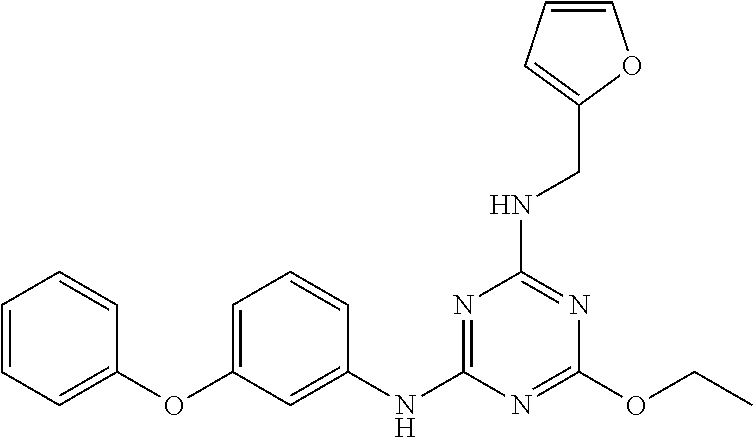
C1=C(OC2=CC=CC=C2)C=C(NC2=NC(NCC3=CC=CO3)=NC(OCC)=N2)C=C1
